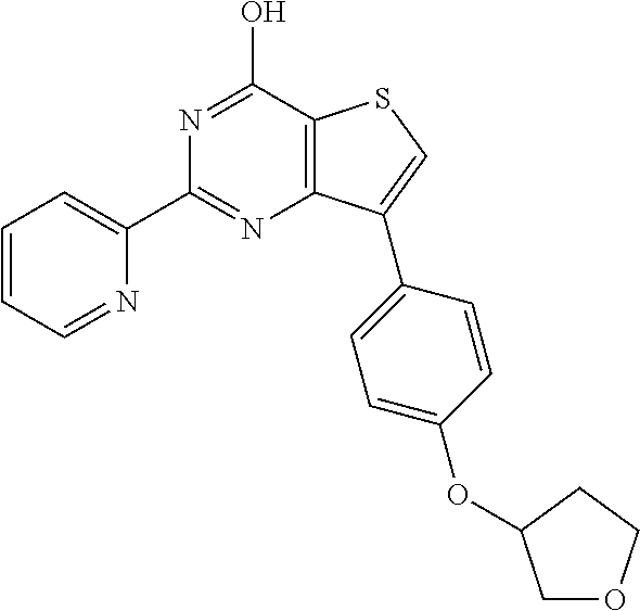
C1(C2=NC3=C(C(O)=N2)SC=C3C2=CC=C(OC3COCC3)C=C2)=CC=CC=N1
